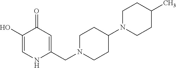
C1(O)=CNC(CN2CCC(N3CCC(C)CC3)CC2)=CC1=O
